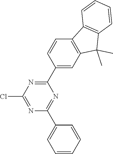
C1=CC=CC(C2=NC(C3=CC4=C(C=C3)C3=C(C4(C)C)C=CC=C3)=NC(Cl)=N2)=C1
